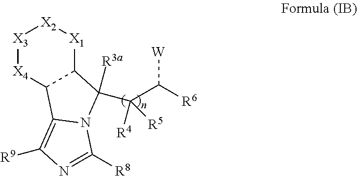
[X3]1[X4]C2C([X1][X2]1)C([R3a])(C(C([R6])[W])([R4])[R5])N1C2=C([R9])N=C1[R8]
